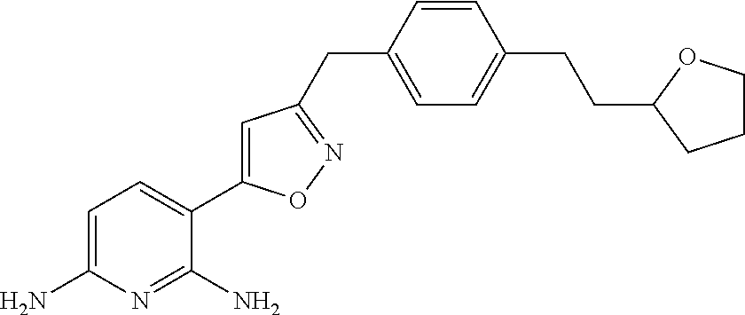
C1=C(N)N=C(N)C(C2=CC(CC3=CC=C(CCC4OCCC4)C=C3)=NO2)=C1
